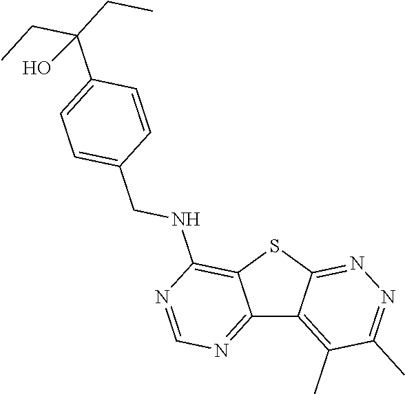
C12=NC=NC(NCC3=CC=C(C(CC)(CC)O)C=C3)=C1SC1=NN=C(C)C(C)=C21
